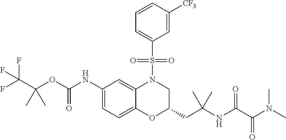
C1(NC(OC(C(F)(F)F)(C)C)=O)=CC=C2C(=C1)N(S(C1=CC=CC([CF3])=C1)(=O)=O)CC(CC(NC(C(N(C)C)=O)=O)(C)C)O2
